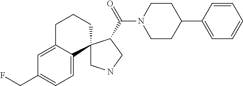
C1NCC(C(N2CCC(C3=CC=CC=C3)CC2)=O)C12C1=CC=C(CF)C=C1CCC2
